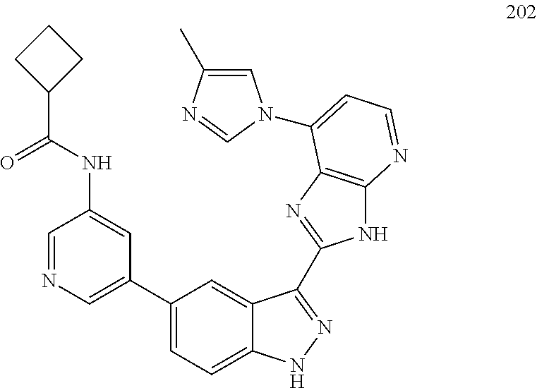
C1=NC=C(C2=CC=C3C(=C2)C(C2=NC4=C(N2)N=CC=C4N2C=C(C)N=C2)=NN3)C=C1NC(C1CCC1)=O
